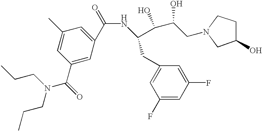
C1(C)=CC(C(=O)N(CCC)CCC)=CC(C(=O)NC(C(C(O)CN2CCC(O)C2)O)CC2=CC(F)=CC(F)=C2)=C1
